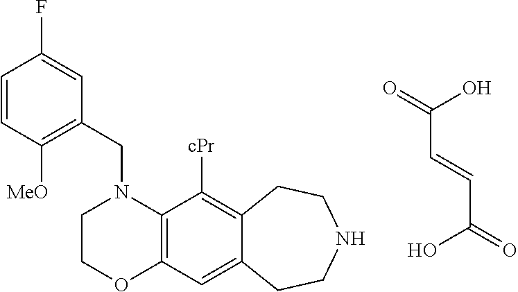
C12=C(C=C3C(=C1[cPr])CCNCC3)OCCN2CC1=C([MeO])C=CC(F)=C1.OC(C=CC(O)=O)=O
